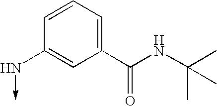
C1=CC=C(C(NC(C)(C)C)=O)C=C1N->C
